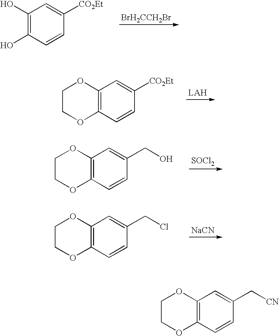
C1(O)=C(O)C=CC([CO2Et])=C1.[BrH2CCH2Br].C1COC2=C(O1)C=C([CO2Et])C=C2.C1COC2=C(O1)C=C(CO)C=C2.[SOCl2].C1COC2=C(O1)C=C(CCl)C=C2.[NaCN].C1COC2=C(O1)C=C(C[CN])C=C2
